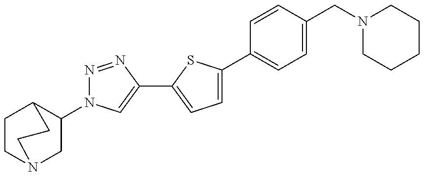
C1(N2N=NC(C3=CC=C(C4=CC=C(CN5CCCCC5)C=C4)S3)=C2)CN2CCC1CC2
